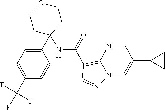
C1(C2=CC=C(C(F)(F)F)C=C2)(NC(C2=C3N=CC(C4CC4)=CN3N=C2)=O)CCOCC1
